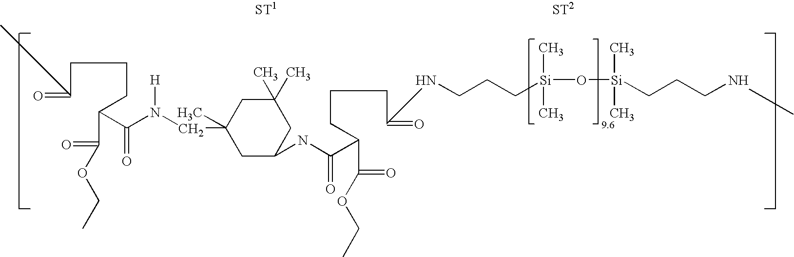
C(C(=O)C)CCC(C(=O)OCC)C(N(CC1(C)CC(NC(C(CCCC(=O)NCCC[Si](O[Si](C)(C)CCCNC)(C)C)C(OCC)=O)=O)CC(C)(C)C1)[H])=O
